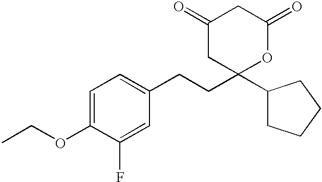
C1(=O)CC(C2CCCC2)(CCC2=CC=C(OCC)C(F)=C2)OC(=O)C1
